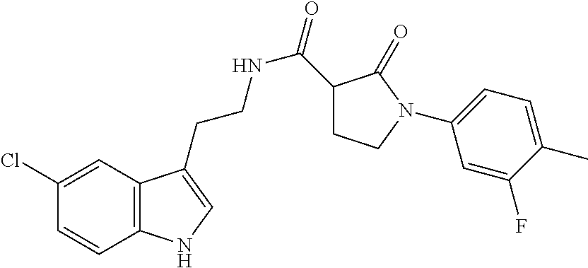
C12=C(C=C(Cl)C=C1)C(CCNC(=O)C1CCN(C3=CC=C(C)C(F)=C3)C1=O)=CN2
